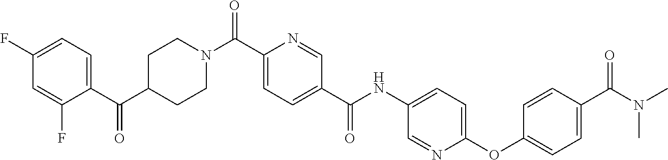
C1(F)=CC=C(C(C2CCN(C(C3=CC=C(C(NC4=CC=C(OC5=CC=C(C(=O)N(C)C)C=C5)N=C4)=O)C=N3)=O)CC2)=O)C(F)=C1
